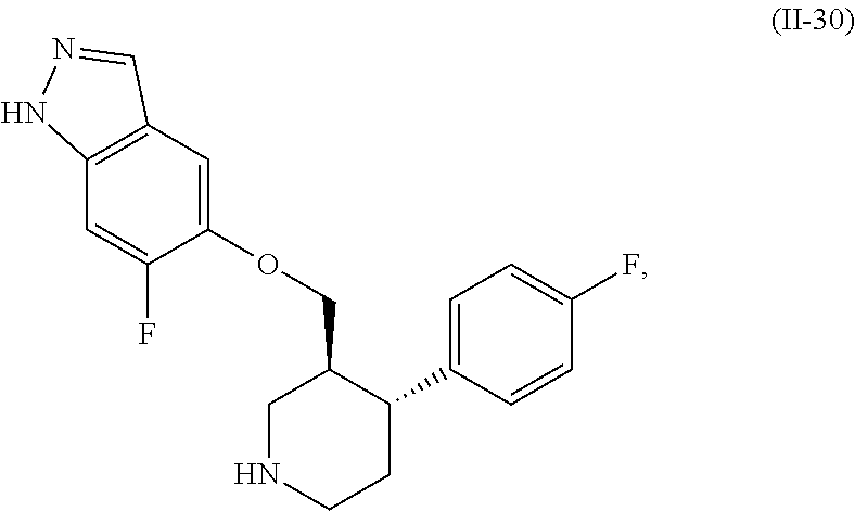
C12=C(C=C(OCC3CNCCC3C3=CC=C(F)C=C3)C(F)=C1)C=NN2
